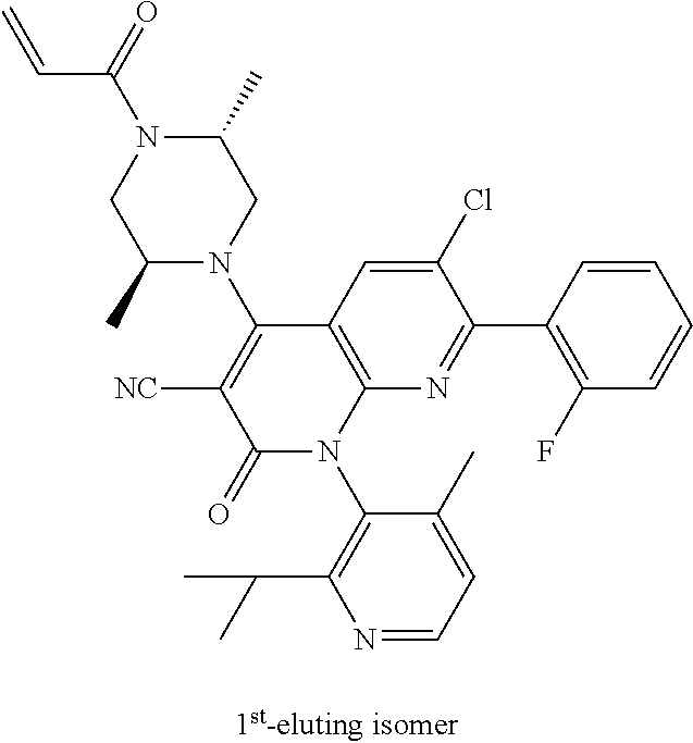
C1(C)N(C2=C([NC])C(=O)N(C3=C(C(C)C)N=CC=C3C)C3=C2C=C(Cl)C(C2=C(F)C=CC=C2)=N3)CC(C)N(C(=O)C=C)C1
